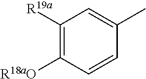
C1([R19a])=C([R18aO])C=CC(C)=C1
